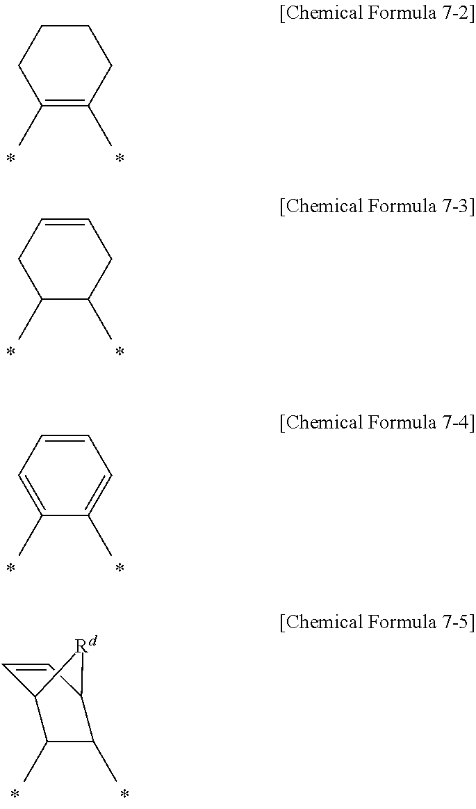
C1=CC2C(C)C(C)C1[Rd]2.C1(C)=C(C)CCCC1.C1(C)C(C)CC=CC1.C1(C)=CC=CC=C1C
